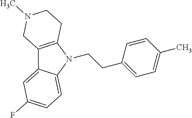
C12=C(CCN(C)C1)N(CCC1=CC=C(C)C=C1)C1=CC=C(F)C=C21
